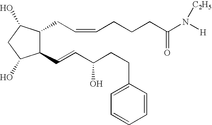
C1(C=CC(CCC2=CC=CC=C2)O)C(CC=CCCCC(N([H])[C2H5])=O)C(O)CC1O
